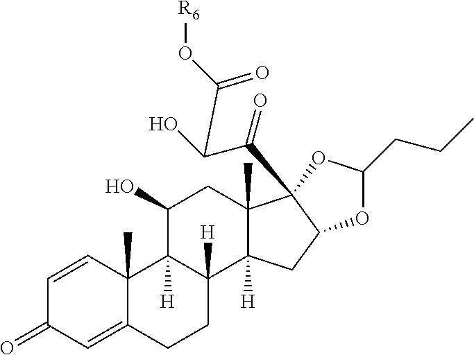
C1=CC2(C)C(=CC1=O)CCC1([H])C2([H])C(O)CC2(C)C1([H])CC1C2(C(C(O)C(O[R6])=O)=O)OC(CCC)O1
